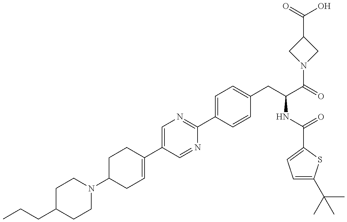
C1C(N2CCC(CCC)CC2)CC=C(C2=CN=C(C3=CC=C(CC(C(=O)N4CC(C(=O)O)C4)NC(=O)C4=CC=C(C(C)(C)C)S4)C=C3)N=C2)C1
